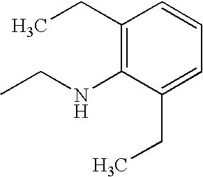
C1(CC)=C(NCC)C(CC)=CC=C1
